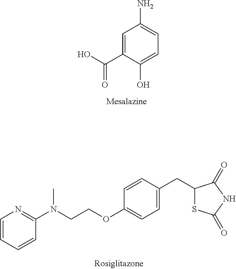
C1=C(C(O)=O)C(O)=CC=C1N.C1=CC=CC(N(CCOC2=CC=C(CC3SC(=O)NC3=O)C=C2)C)=N1
